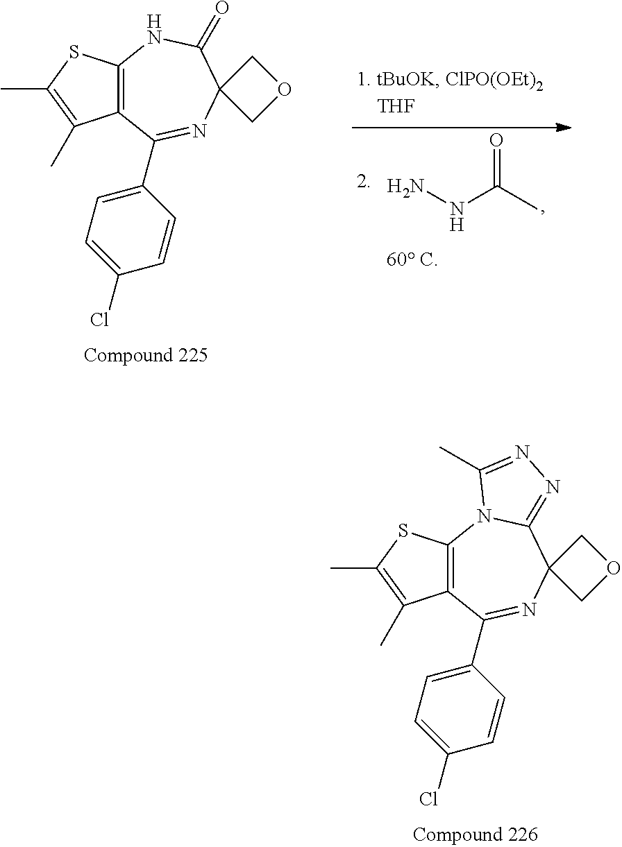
C12=C(C(C3=CC=C(Cl)C=C3)=NC3(C(=O)N1)COC3)C(C)=C(C)S2.NNC(=O)C.C12=C(C(C3=CC=C(Cl)C=C3)=NC3(C4=NN=C(C)N14)COC3)C(C)=C(C)S2
